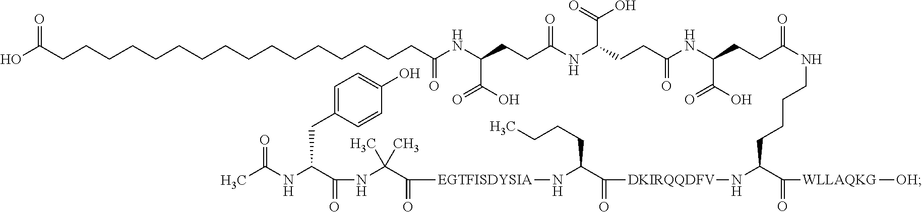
C(CCC(NC(CCC(NC(CCC(=O)NCCCCC(C(=O)[WLLAQKG][OH])N[DKIRQQDFV]C(C(CCCC)N[EGTFISDYSIA]C(C(NC(C(NC(C)=O)CC1=CC=C(O)C=C1)=O)(C)C)=O)=O)C(=O)O)=O)C(O)=O)=O)(C(=O)O)NC(CCCCCCCCCCCCCCCCC(O)=O)=O
